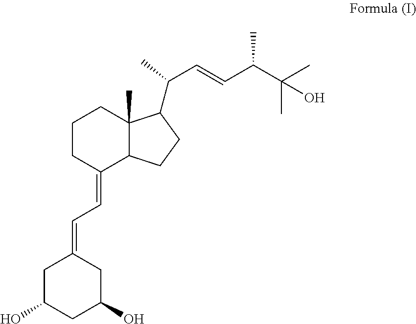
C1C(O)CC(O)CC1=CC=C1C2C(C)(CCC1)C(C(C=CC(C(C)(C)O)C)C)CC2
